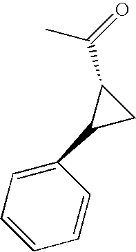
C1=CC(C2CC2C(C)=O)=CC=C1
